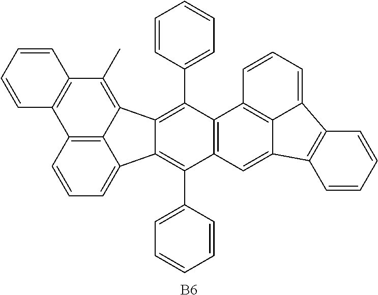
C12=C3C(=CC=C1)C1=C(C4=CC=CC=C4)C4=C(C(C5=CC=CC=C5)=C1C3=C(C)C1=C2C=CC=C1)C1=C2C(=C4)C3=C(C2=CC=C1)C=CC=C3.[B6]
